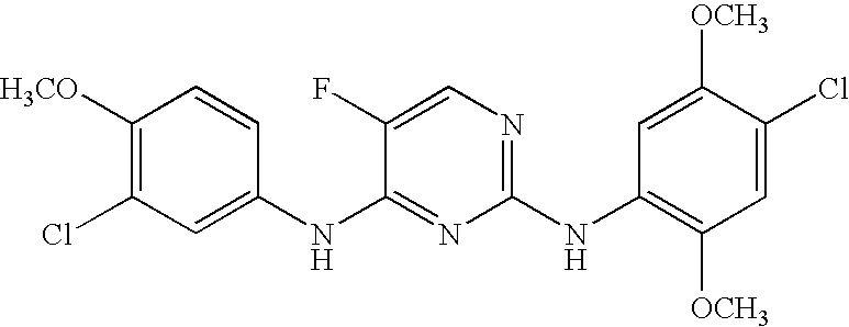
C1(Cl)=C([H3CO])C=CC(NC2=NC(NC3=C([OCH3])C=C(Cl)C([OCH3])=C3)=NC=C2F)=C1
